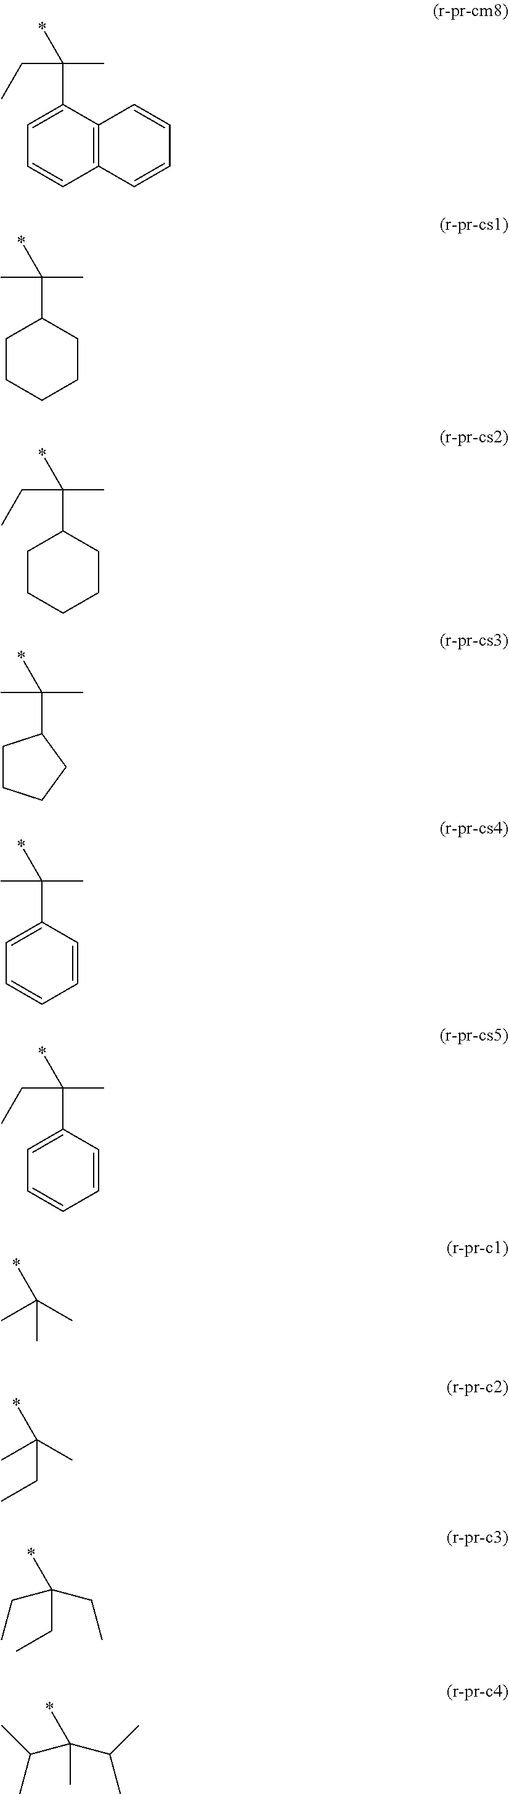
CC(*)(C)C.C(C(*)(C)C)C.C(C(*)(CC)CC)C.CC(*)(C(C)C)C(C)C.C1=CC(C(*)(C)C)=CC=C1.C12=C(C(C(*)(CC)C)=CC=C1)C=CC=C2.C1CC(C(*)(CC)C)CCC1.C1CC(C(*)(C)C)CCC1.C(*)(C)(C)C1CCCC1.C1=CC(C(*)(CC)C)=CC=C1
